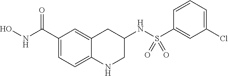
C1(C(NO)=O)=CC=C2C(=C1)CC(NS(C1=CC(Cl)=CC=C1)(=O)=O)CN2
